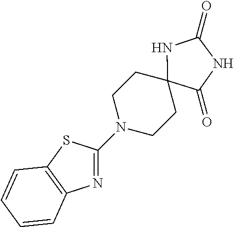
C1N(C2=NC3=C(S2)C=CC=C3)CCC2(C1)NC(=O)NC2=O
